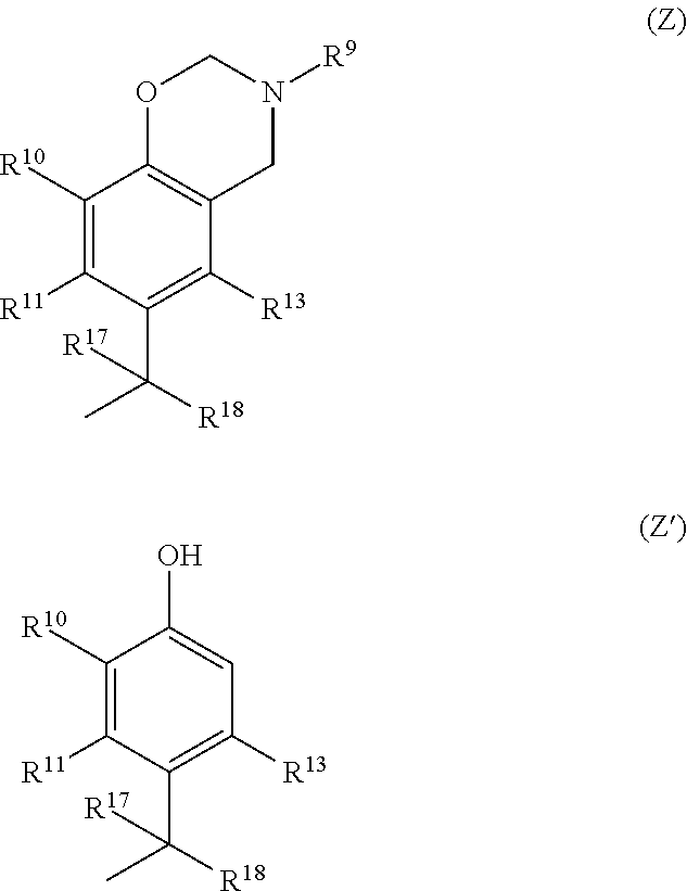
C1([R10])=C([R11])C(C(C)([R18])[R17])=C([R13])C2=C1OCN([R9])C2.C1([R10])=C([R11])C(C(C)([R18])[R17])=C([R13])C=C1O
